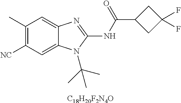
[C18H20F2N4O].C1(C)=C([NC])C=C2C(=C1)N=C(NC(=O)C1CC(F)(F)C1)N2C(C)(C)C
